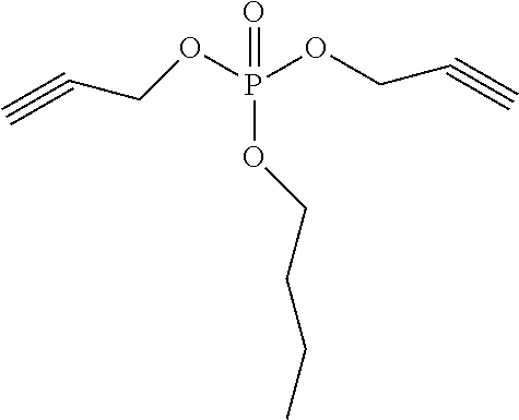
C#CCOP(OCC#C)(OCCCC)=O
